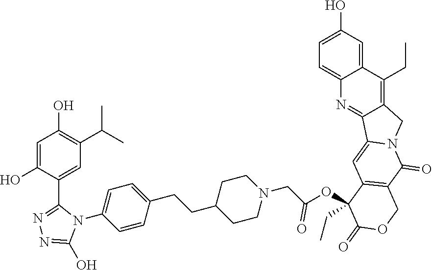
C1=C(O)C=C2C(=C1)N=C1C(=C2CC)CN2C1=CC1=C(C2=O)COC(=O)C1(CC)OC(CN1CCC(CCC2=CC=C(N3C(C4=CC(C(C)C)=C(O)C=C4O)=NN=C3O)C=C2)CC1)=O
